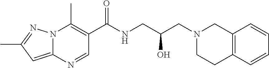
N12C(=CC(C)=N1)N=CC(C(NCC(CN1CCC3=C(C1)C=CC=C3)O)=O)=C2C
